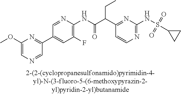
N1=C(NS(=O)(=O)C2CC2)N=C(C(C(NC2=C(F)C=C(C3=NC(OC)=CN=C3)C=N2)=O)CC)C=C1
